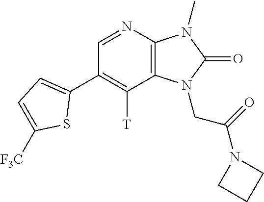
C1(C2=CC=C([F3C])S2)=C([T])C2=C(N=C1)N(C)C(=O)N2CC(=O)N1CCC1
